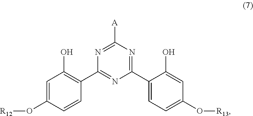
C1(C2=CC=C(O[R13])C=C2O)=NC([A])=NC(C2=C(O)C=C(O[R12])C=C2)=N1
